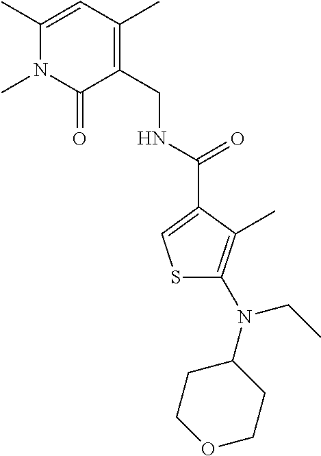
O1CCC(N(C2=C(C)C(C(=O)NCC3=C(C)C=C(C)N(C)C3=O)=CS2)CC)CC1
